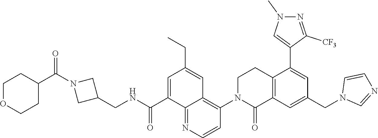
C12=C(C=C(CN3C=NC=C3)C=C1C1=CN(C)N=C1[CF3])C(=O)N(C1=C3C(=NC=C1)C(C(NCC1CN(C(C4CCOCC4)=O)C1)=O)=CC(CC)=C3)CC2
